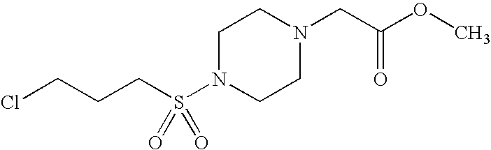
ClCCCS(N1CCN(CC(=O)OC)CC1)(=O)=O
